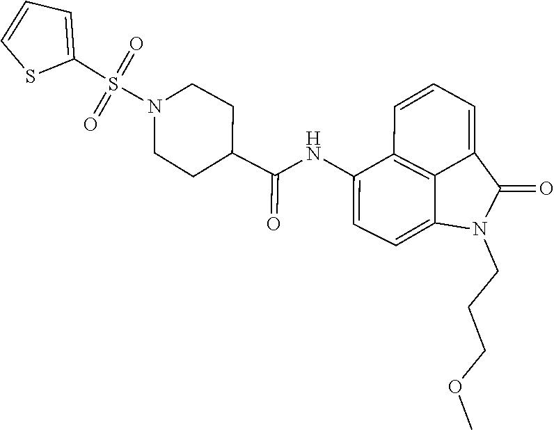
C1(S(N2CCC(C(=O)NC3=CC=C4C5=C3C=CC=C5C(=O)N4CCCOC)CC2)(=O)=O)=CC=CS1
